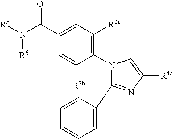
N1(C2=C([R2a])C=C(C(N([R5])[R6])=O)C=C2[R2b])C(C2=CC=CC=C2)=NC([R4a])=C1
